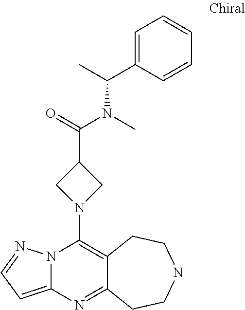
N12C(=CC=N1)N=C1C(=C2N2CC(C(=O)N(C)C(C)C3=CC=CC=C3)C2)CCNCC1
